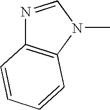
N1=CN(C)C2=C1C=CC=C2
